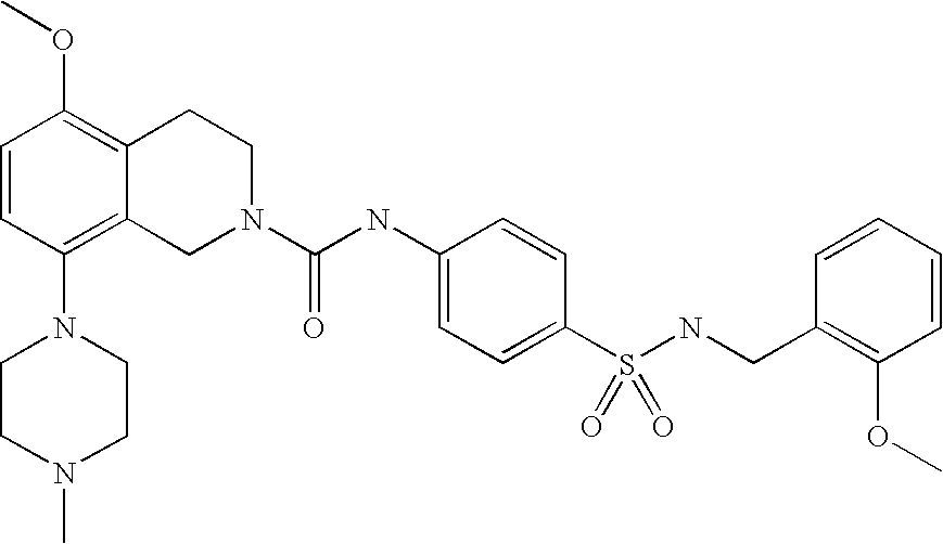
C1=CC(N2CCN(C)CC2)=C2C(=C1OC)CCN(C(NC1=CC=C(S(NCC3=C(OC)C=CC=C3)(=O)=O)C=C1)=O)C2
